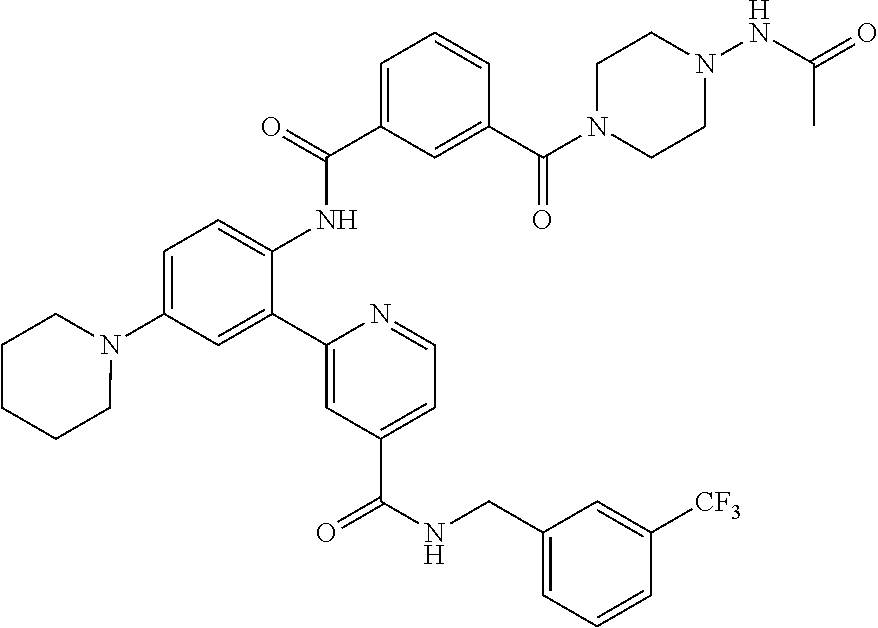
C1=C(N2CCCCC2)C=C(C2=CC(C(NCC3=CC=CC([CF3])=C3)=O)=CC=N2)C(NC(C2=CC=CC(C(=O)N3CCN(NC(=O)C)CC3)=C2)=O)=C1
